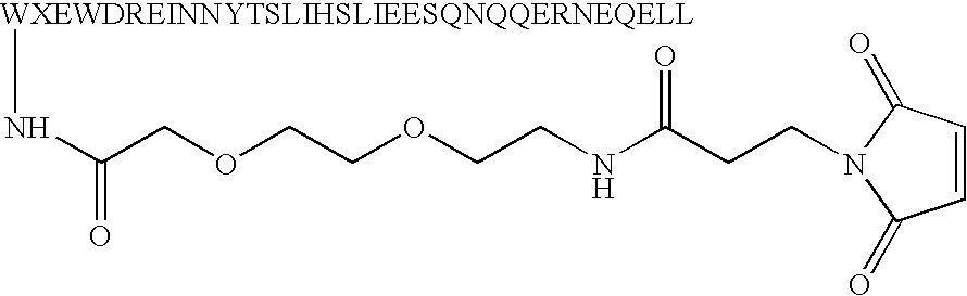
C(COCCOCCNC(CCN1C(=O)C=CC1=O)=O)(N[WXEWDREINNYTSLIHSLIEESQNQQERNEQELL])=O
